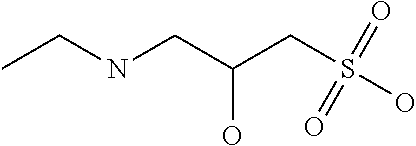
CCNCC(CS(O)(=O)=O)O
